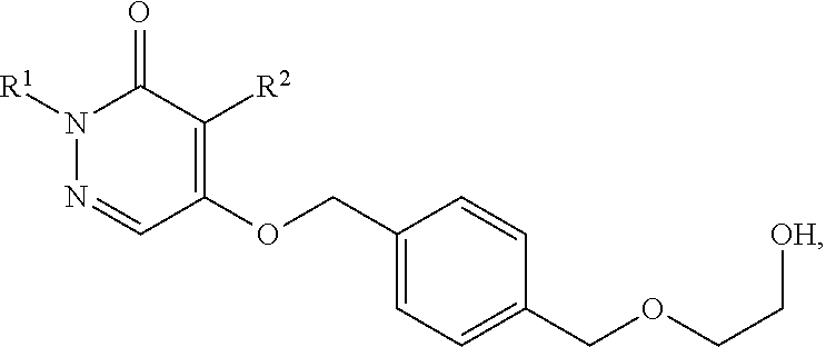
N1([R1])N=CC(OCC2=CC=C(COCC[OH])C=C2)=C([R2])C1=O
